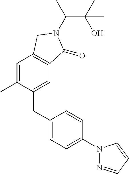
C1(CC2=CC=C(N3N=CC=C3)C=C2)=CC2=C(C=C1C)CN(C(C(O)(C)C)C)C2=O
